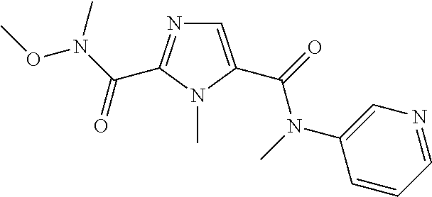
C1(N(C)C(=O)C2=CN=C(C(N(OC)C)=O)N2C)=CN=CC=C1
